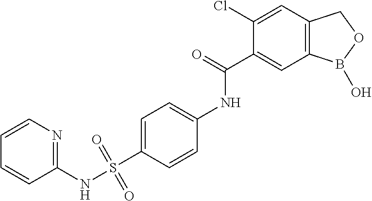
C1(Cl)=CC2=C(C=C1C(=O)NC1=CC=C(S(NC3=NC=CC=C3)(=O)=O)C=C1)B(O)OC2
